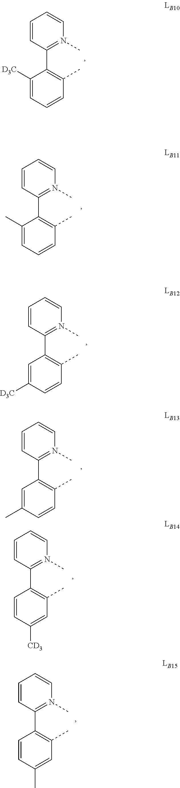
C1=CC(C)=C(C2=N(C)C=CC=C2)C(C)=C1.C1=CC(C)=C(C2=N(C)C=CC=C2)C=C1[D3C].C1=CC(C)=C(C2=N(C)C=CC=C2)C=C1C.C1([CD3])=CC(C)=C(C2=N(C)C=CC=C2)C=C1.C1=CC(C2=C(C)C=CC=C2[D3C])=N(C)C=C1.C1(C)=CC(C)=C(C2=N(C)C=CC=C2)C=C1
